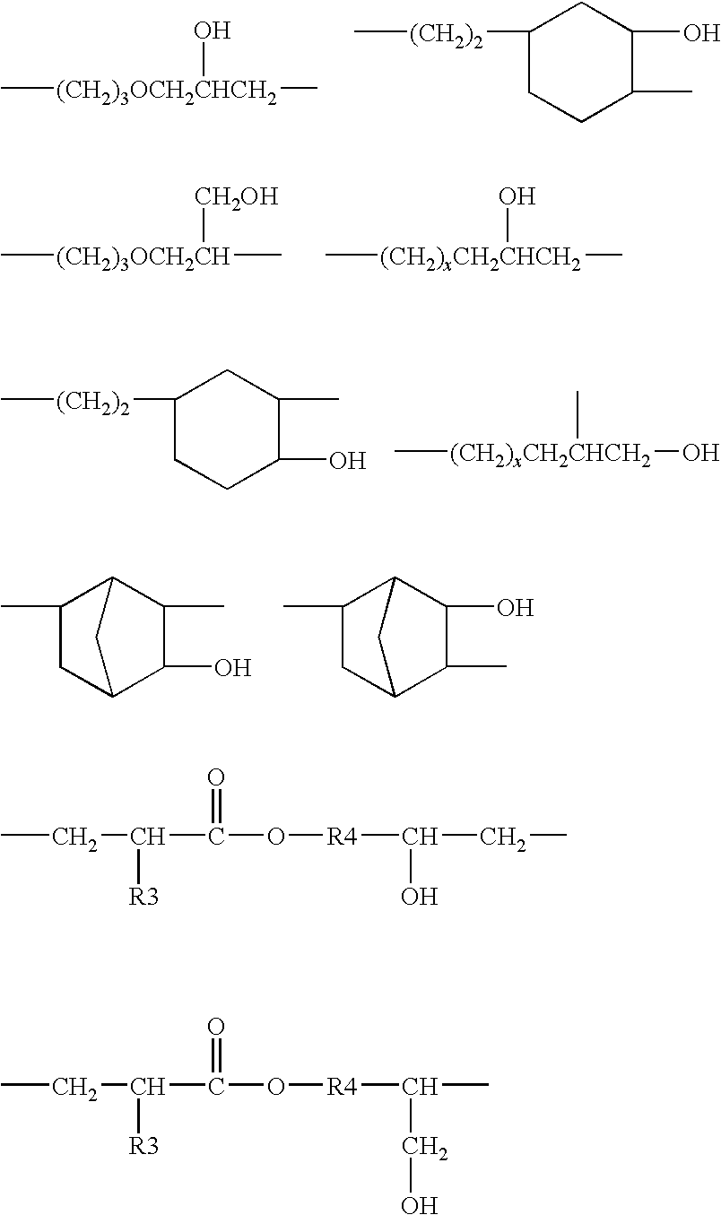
C[(CH2)3OCH2CHCH2](C)O.C[(CH2)2]C1CCC(C)C(O)C1.C[(CH2)3OCH2CH](C)[CH2OH].C[(CH2)xCH2CHCH2](O)C.C[(CH2)2]C1CCC(O)C(C)C1.C[(CH2)xCH2CHCH2](C)O.C1(C)C2C(C)CC(C1O)C2.C1(O)C2C(C)CC(C1C)C2.CCC([R3])C(O[R4]C(O)CC)=O.CCC([R3])C(O[R4]C(CO)C)=O
